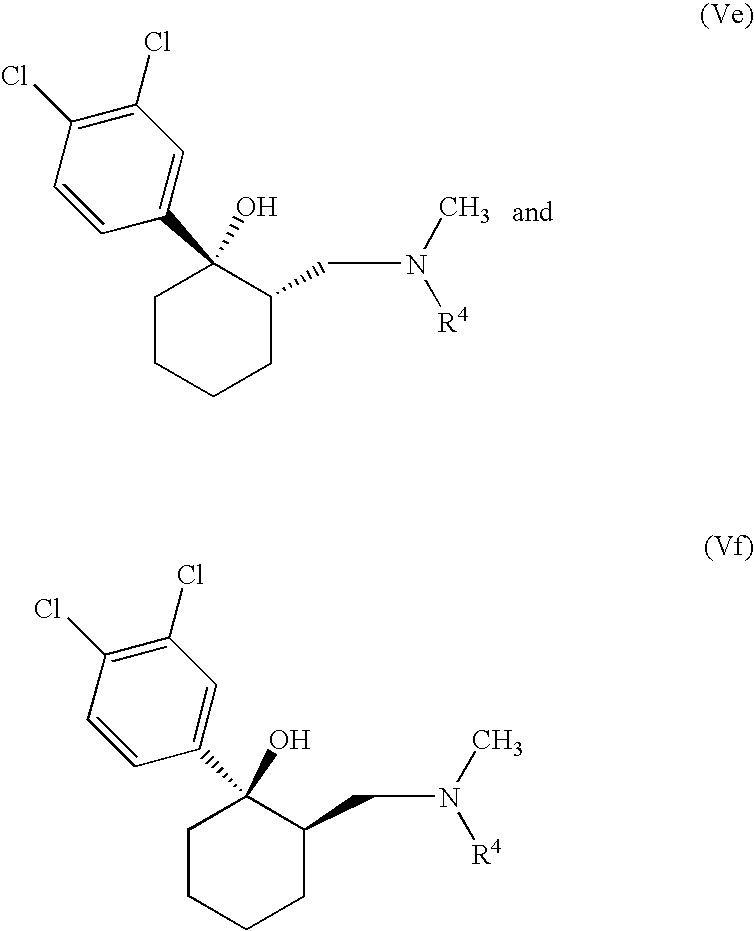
C1CCCC(CN(C)[R4])C1(O)C1=CC(Cl)=C(Cl)C=C1.C1CCCC(CN(C)[R4])C1(O)C1=CC(Cl)=C(Cl)C=C1
